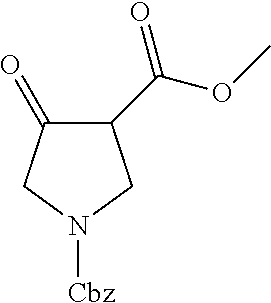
C1(C(OC)=O)C(=O)CN([Cbz])C1
